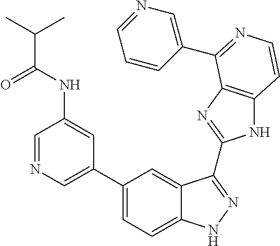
C1(C2=CN=CC(NC(=O)C(C)C)=C2)=CC=C2C(=C1)C(C1=NC3=C(N1)C=CN=C3C1=CN=CC=C1)=NN2
